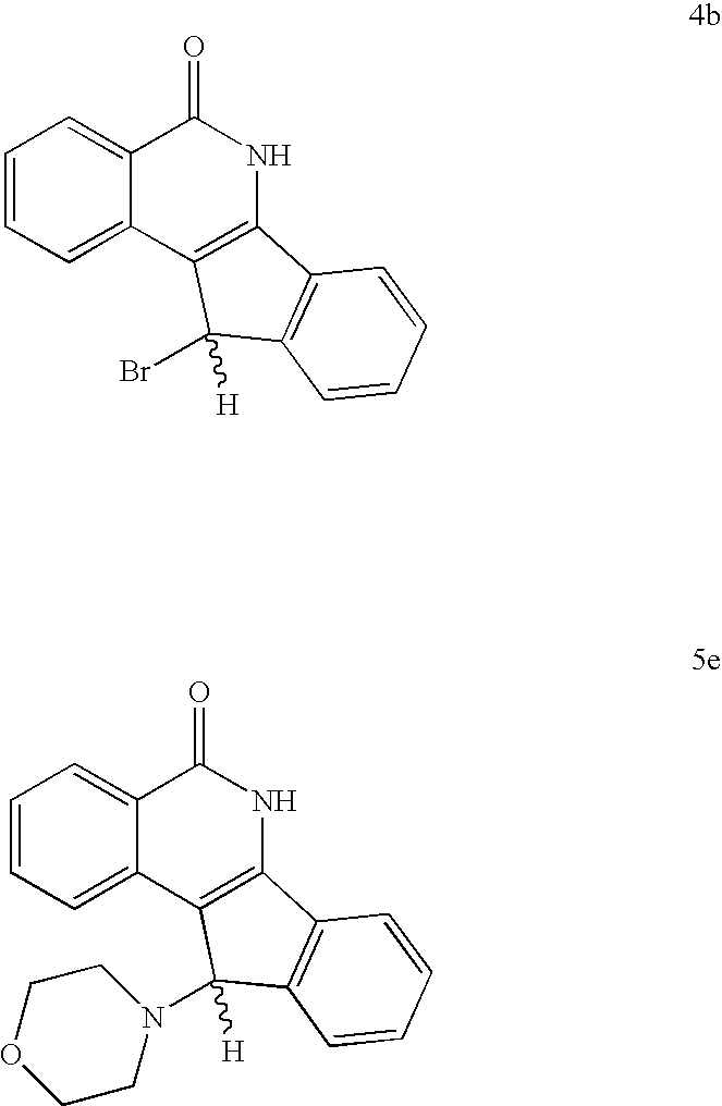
C1=CC=C2C(=C1)C(=O)NC1=C2C(Br)([H])C2=C1C=CC=C2.C1=CC=C2C(=C1)C(=O)NC1=C2C(N2CCOCC2)([H])C2=C1C=CC=C2
